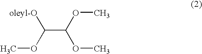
C(C(OC)OC)([oleyl-O])OC
